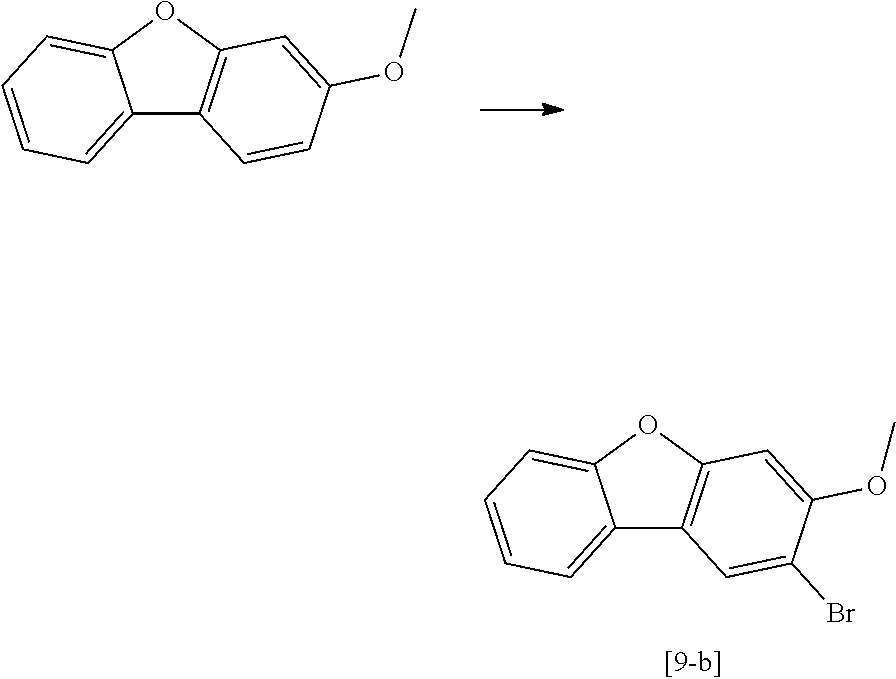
C12=CC=CC=C1OC1=C2C=CC(OC)=C1.C12=CC=CC=C1OC1=C2C=C(Br)C(OC)=C1
